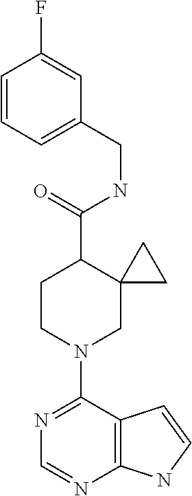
N1=C(N2CC3(C(C(=O)NCC4=CC=CC(F)=C4)CC2)CC3)C2=C(N=C1)NC=C2
